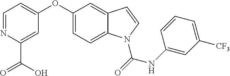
O(C1=CC=C2C(=C1)C=CN2C(=O)NC1=CC([CF3])=CC=C1)C1=CC=NC(C(O)=O)=C1
